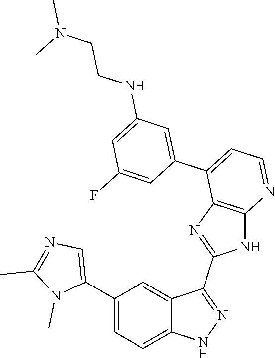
C1(C2=CC=C3C(=C2)C(C2=NC4=C(N2)N=CC=C4C2=CC(NCCN(C)C)=CC(F)=C2)=NN3)=CN=C(C)N1C
